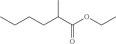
C(C(C(OCC)=O)C)CCC
